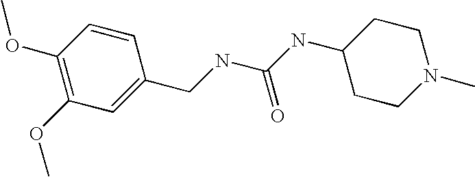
C1(OC)=C(OC)C=C(CNC(NC2CCN(C)CC2)=O)C=C1
